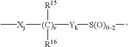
[Xj]([(C)v]([Yk][S(O)02]C)([R15])[R16])C
